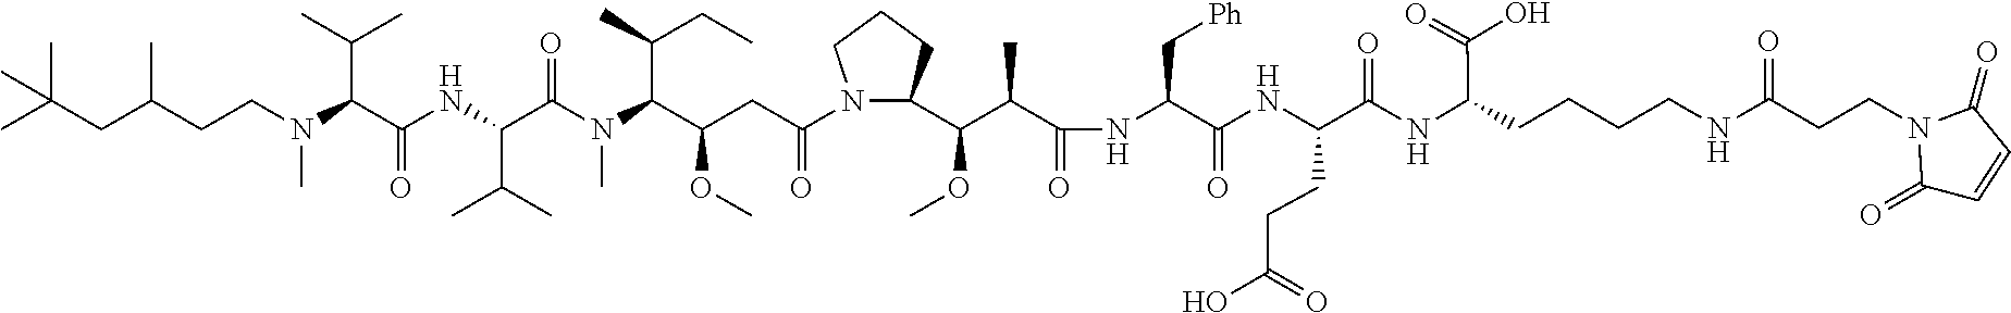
N(C(C(NC(=O)C(NC(C(C(C1N(C(CC(C(N(C(C(NC(C(N(C)CCC(CC(C)(C)C)C)C(C)C)=O)C(C)C)=O)C)C(C)CC)OC)=O)CCC1)OC)C)=O)C[Ph])CCC(O)=O)=O)C(CCCCNC(CCN1C(=O)C=CC1=O)=O)C(O)=O
